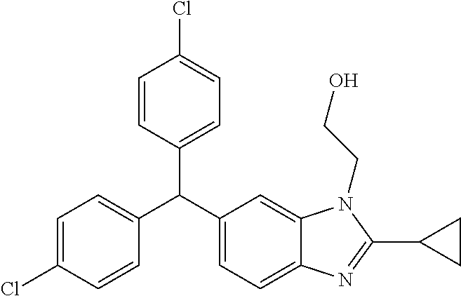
C1=CC(Cl)=CC=C1C(C1=CC=C2C(=C1)N(CCO)C(C1CC1)=N2)C1=CC=C(Cl)C=C1
